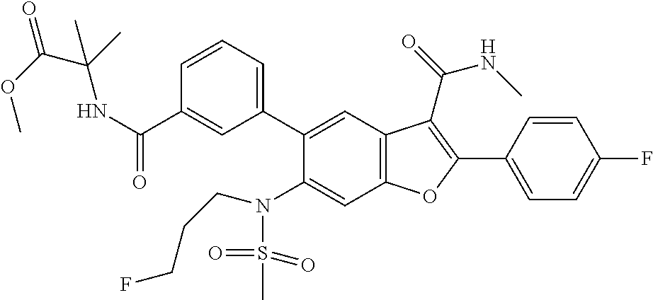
C1=CC(C2=C(C(=O)NC)C3=C(C=C(N(S(C)(=O)=O)CCCF)C(C4=CC=CC(C(NC(C(OC)=O)(C)C)=O)=C4)=C3)O2)=CC=C1F
